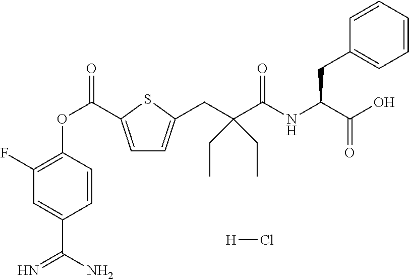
C1(F)=C(OC(=O)C2=CC=C(CC(C(NC(CC3=CC=CC=C3)C(=O)O)=O)(CC)CC)S2)C=CC(C(N)=N)=C1.[H]Cl
